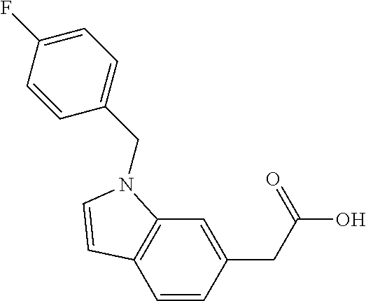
C1=CC(CC(O)=O)=CC2=C1C=CN2CC1=CC=C(F)C=C1
